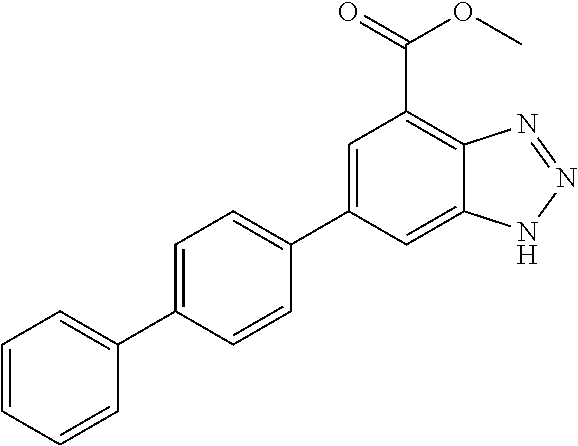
C12=CC(C3=CC=C(C4=CC=CC=C4)C=C3)=CC(C(=O)OC)=C1N=NN2
